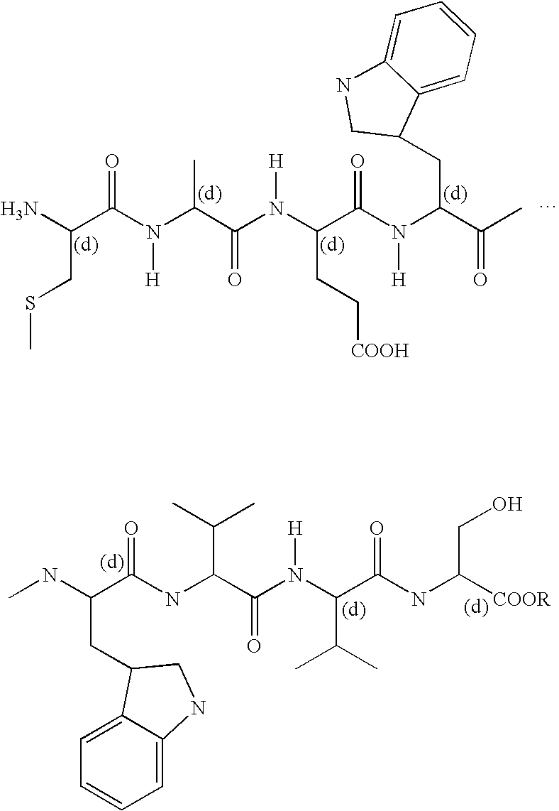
NC(C(N(C(C(N(C(C(N(C(C(C)=O)CC1C2=CC=CC=C2NC1)[H])=O)CC[COOH])[H])=O)C)[H])=O)CSC.CNC(C(NC(C(N(C(C(NC([COOR])CO)=O)C(C)C)[H])=O)C(C)C)=O)CC1C2=CC=CC=C2NC1
